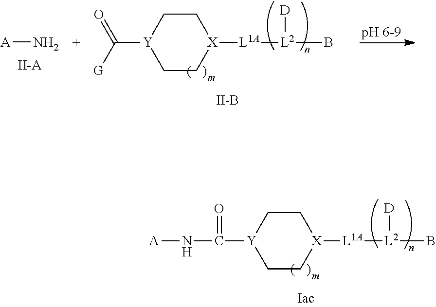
[L1A]([L2]([D])B)[X]1CC[Y](C(=O)N[A])CC1.[L1A]([L2]([D])B)[X]1CC[Y](C([G])=O)CC1.[A]N.[II-B]
